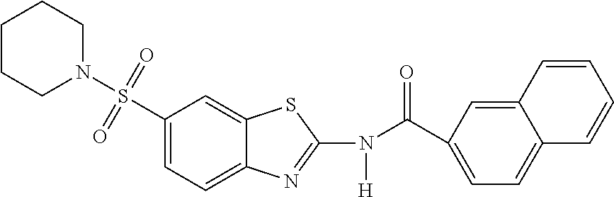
C1(S(N2CCCCC2)(=O)=O)=CC=C2C(=C1)SC(N(C(C1=CC=C3C(=C1)C=CC=C3)=O)[H])=N2
